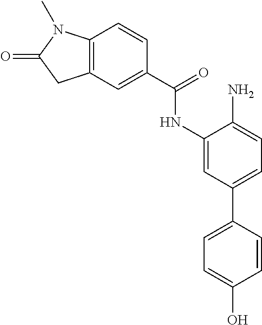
C12=C(N(C)C(=O)C1)C=CC(C(=O)NC1=CC(C3=CC=C(O)C=C3)=CC=C1N)=C2
